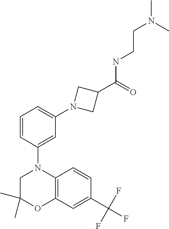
C1(C)(C)CN(C2=CC(N3CC(C(=O)NCCN(C)C)C3)=CC=C2)C2=C(O1)C=C(C(F)(F)F)C=C2
